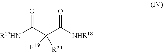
O=C(C(C([NHR18])=O)([R20])[R19])[R17HN]
